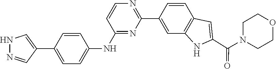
C1=CC(NC2=NC(C3=CC4=C(C=C3)C=C(C(N3CCOCC3)=O)N4)=NC=C2)=CC=C1C1=CNN=C1
